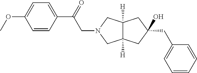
C12([H])C([H])(CC(O)(CC3=CC=CC=C3)C1)CN(CC(=O)C1=CC=C(OC)C=C1)C2
